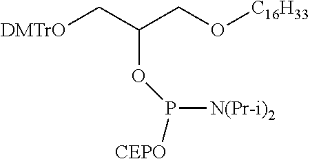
[OTrMD]CC(CO[C16H33])OP([N(Pr-i)2])[CEPO]
